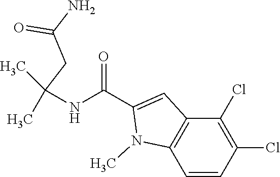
C1=CC(Cl)=C(Cl)C2=C1N(C)C(C(NC(C)(C)CC(N)=O)=O)=C2
